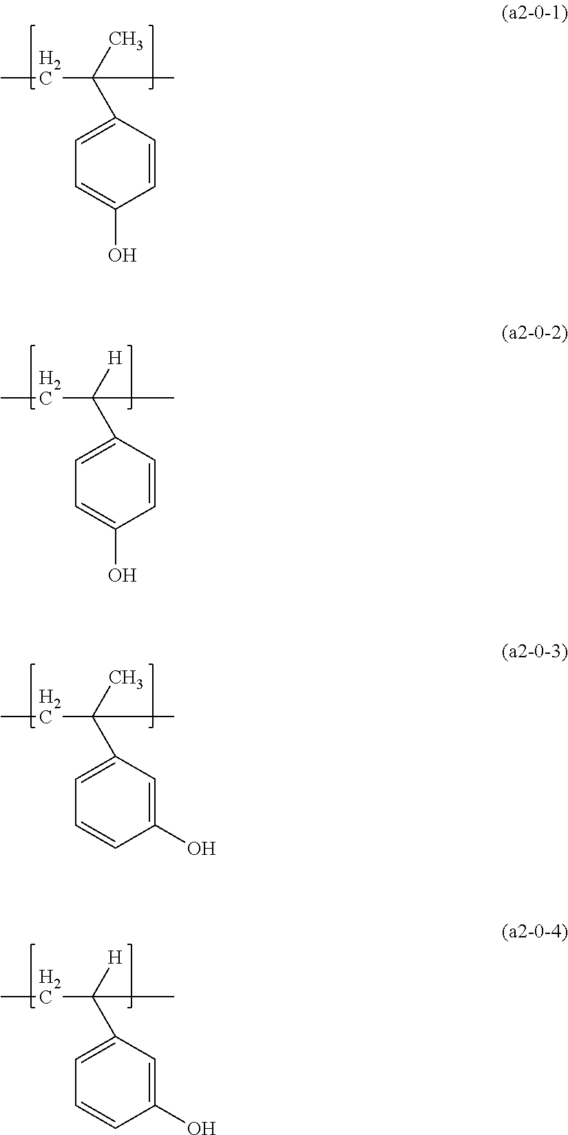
C1=CC(C(C)(CC)C)=CC=C1O.C1=CC(C([H])(CC)C)=CC=C1O.C1(O)=CC(C(C)(CC)C)=CC=C1.C1(O)=CC(C([H])(CC)C)=CC=C1
